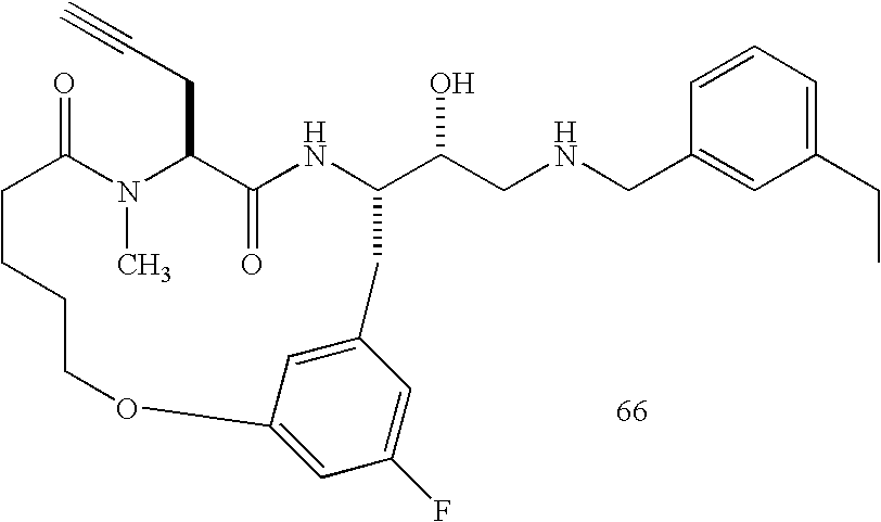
C1=CC=C(CC)C=C1CNCC(O)C1NC(=O)C(CC#C)N(C)C(=O)CCCCOC2=CC(F)=CC(=C2)C1
